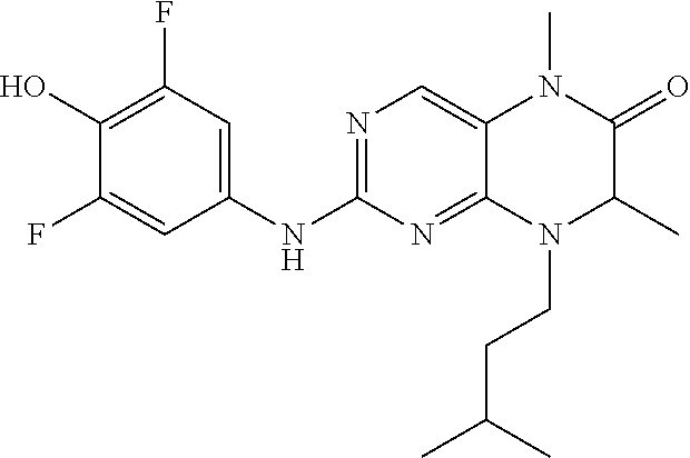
C1(O)=C(F)C=C(NC2=NC=C3C(=N2)N(CCC(C)C)C(C)C(=O)N3C)C=C1F
